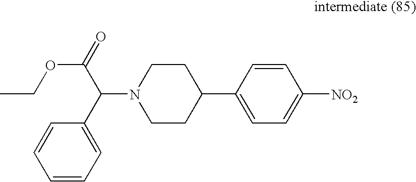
C1=CC=C(C(C(OCC)=O)N2CCC(C3=CC=C([NO2])C=C3)CC2)C=C1
